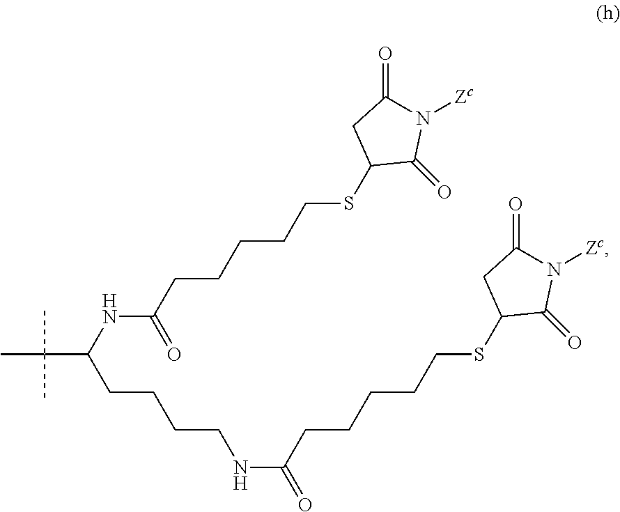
CC(C(NC(CCCCCSC1C(=O)N([Zc])C(=O)C1)=O)CCCCNC(=O)CCCCCSC1C(=O)N([Zc])C(=O)C1)(C)C
